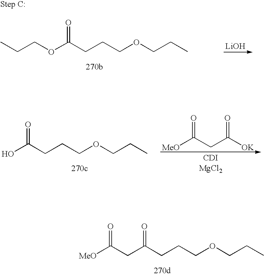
[MeO]C(CC(CCCOCCC)=O)=O.CCCOC(CCCOCCC)=O.[LiOH].OC(CCCOCCC)=O.[MeO]C(CC([OK])=O)=O
